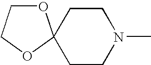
C1CN(C)CCC12OCCO2
